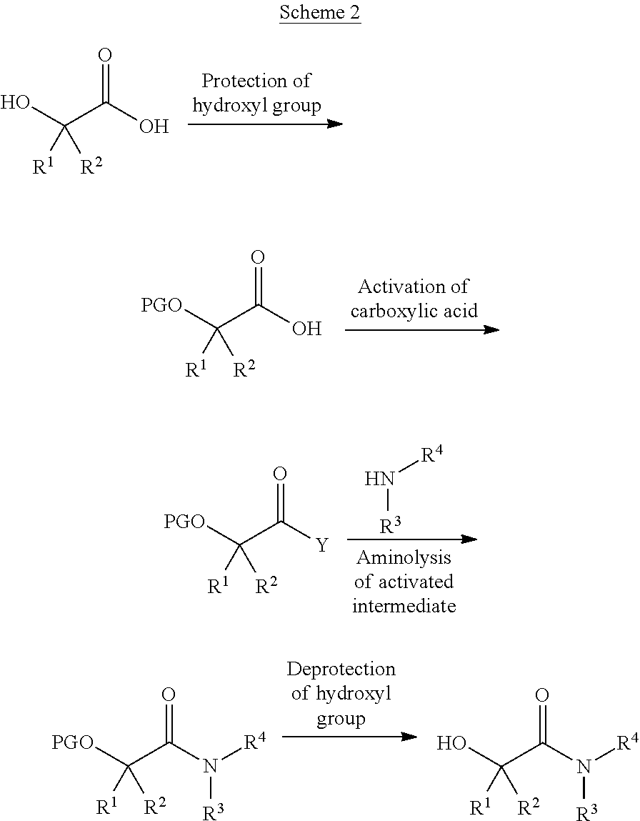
C(C(O)=O)(O)([R1])[R2].C(C(O)=O)([PGO])([R1])[R2].N([R3])[R4].C(C([Y])=O)([PGO])([R1])[R2].C(C(N([R4])[R3])=O)([PGO])([R1])[R2].C(C(N([R4])[R3])=O)(O)([R1])[R2]
